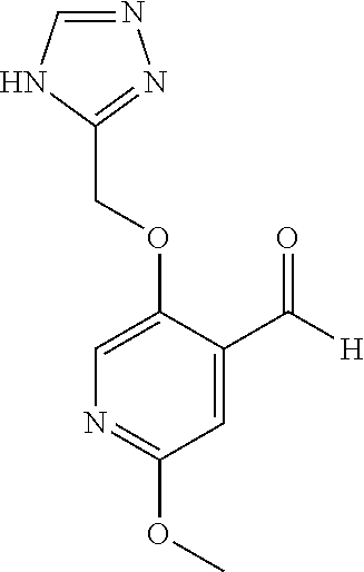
C(OC1=CN=C(OC)C=C1C([H])=O)C1=NN=CN1
